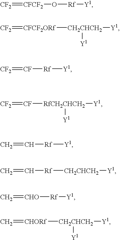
[CF2]=[CFCF2]O[Rf][Y1].[CF2]=[CFCF2ORf][CH2CHCH2]([Y1])[Y1].[CF2]=[CF][Rf][Y1].[CF2]=[CF][RfCH2CHCH2]([Y1])[Y1].C=C[Rf][Y1].C=C[Rf][CH2CHCH2][Y1].C=[CHO][Rf][Y1].C=[CHORf][CH2CHCH2]([Y1])[Y1]
